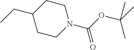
N1(C(OC(C)(C)C)=O)CCC(CC)CC1
